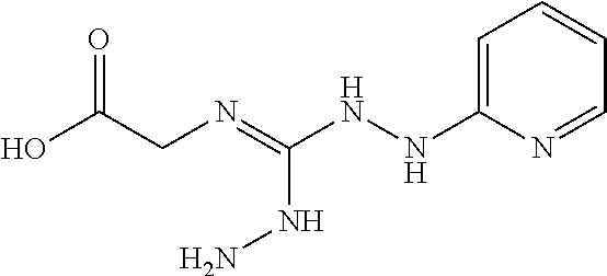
N(=C(NNC1=CC=CC=N1)NN)CC(O)=O
